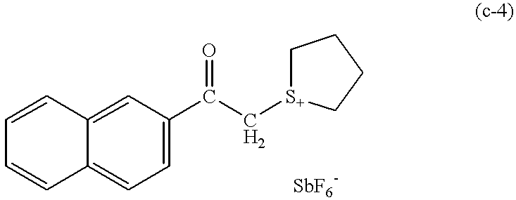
C1=C2C(=CC=C1C(C[S+]1CCCC1)=O)C=CC=C2
